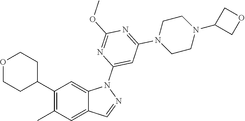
C1(C2CCOCC2)=C(C)C=C2C(=C1)N(C1=CC(N3CCN(C4COC4)CC3)=NC(OC)=N1)N=C2
